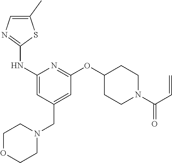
C1(C)=CN=C(NC2=CC(CN3CCOCC3)=CC(OC3CCN(C(C=C)=O)CC3)=N2)S1
